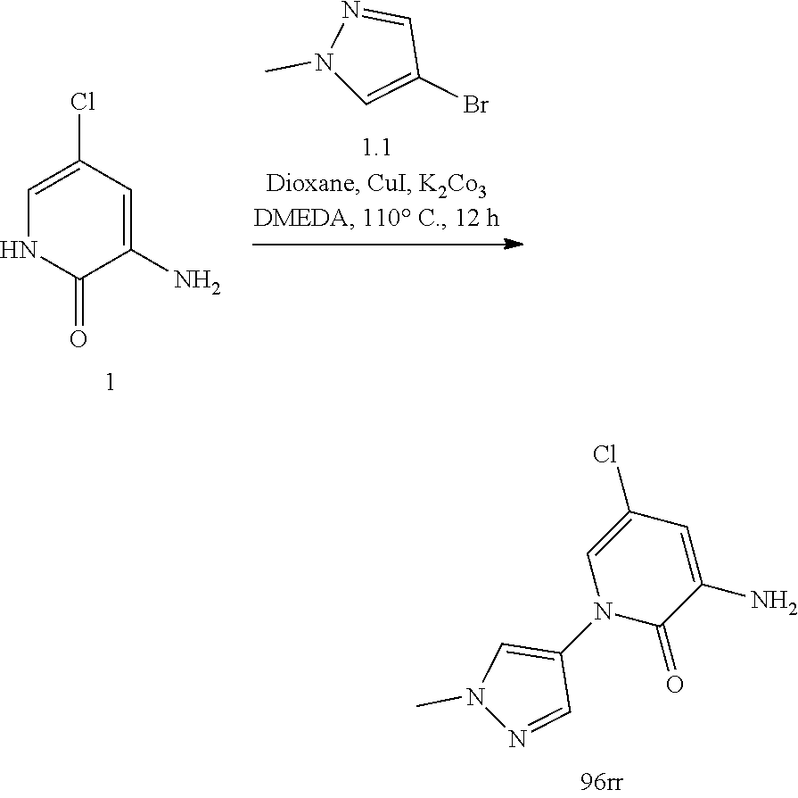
N1(C)N=CC(N2C(=O)C(N)=CC(Cl)=C2)=C1.C1=C(Cl)C=C(N)C(=O)N1.N1(C)C=C(Br)C=N1
